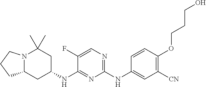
N12C(CC(NC3=NC(NC4=CC([CN])=C(OCCCO)C=C4)=NC=C3F)CC1(C)C)CCC2
